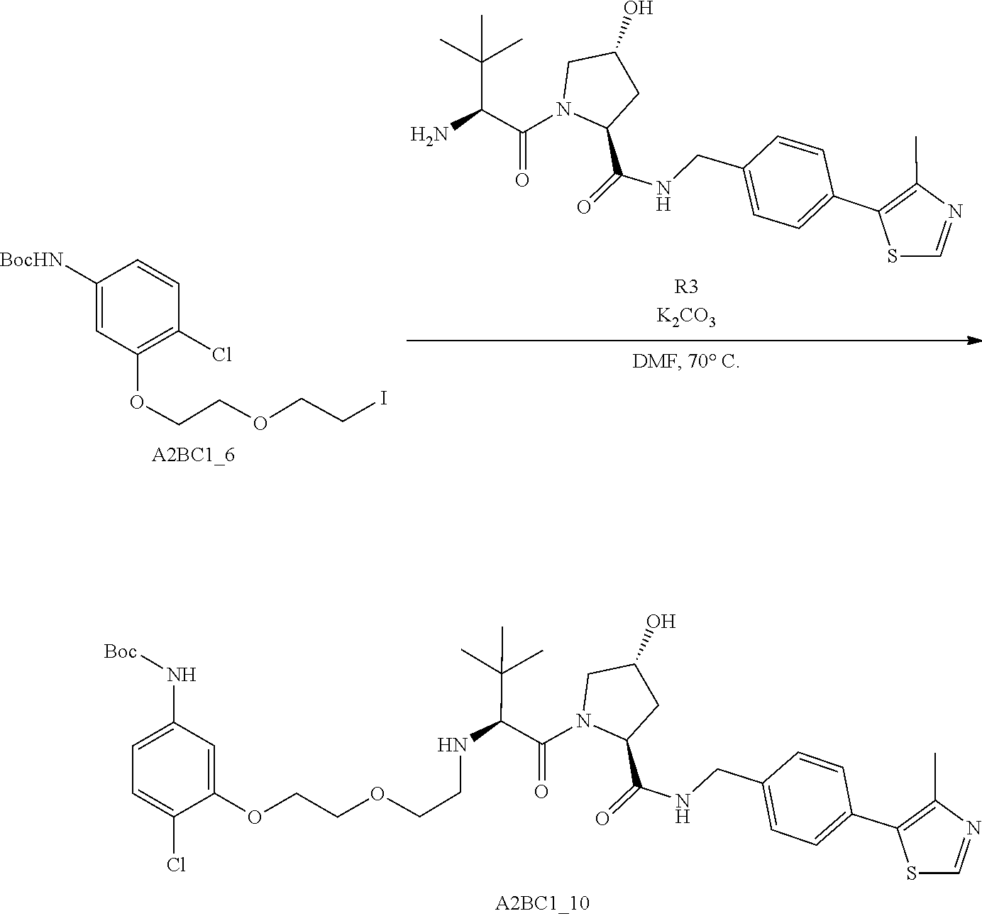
C1(CNC(=O)C2CC(O)CN2C(C(N)C(C)(C)C)=O)=CC=C(C2=C(C)N=CS2)C=C1.C(COC1=C(Cl)C=CC([BocHN])=C1)OCCI.C1=C(CNC(=O)C2CC(O)CN2C(C(NCCOCCOC2=CC(N[Boc])=CC=C2Cl)C(C)(C)C)=O)C=CC(C2=C(C)N=CS2)=C1
